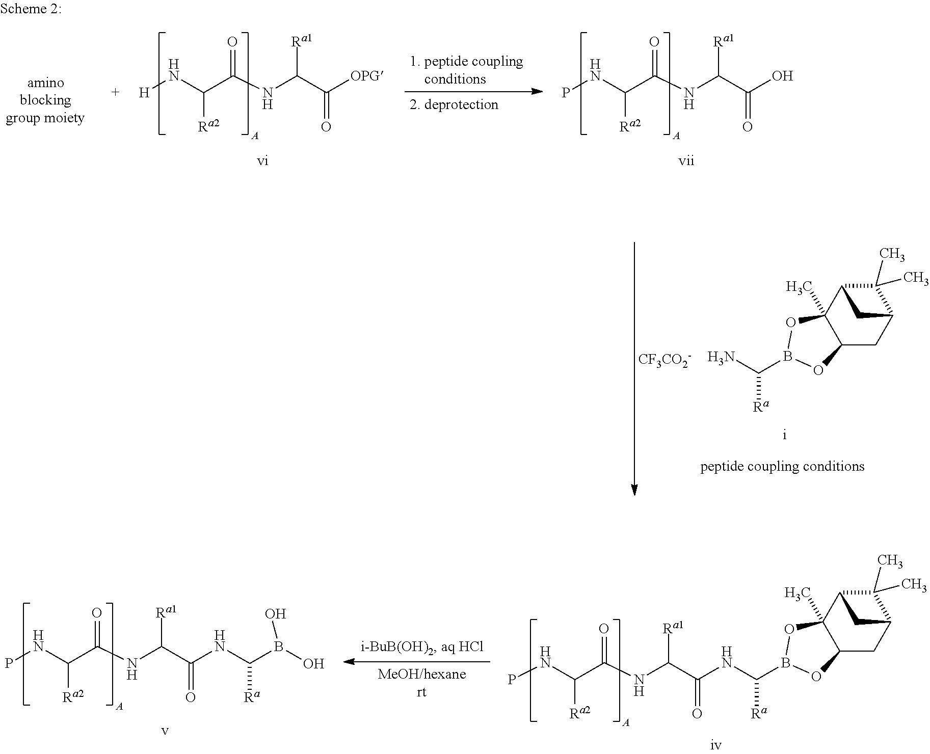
C12(C)C(CC3C(C)(C)C1C3)OB(C([Ra])NC(C(NC(C(NP)[Ra2])=O)[Ra1])=O)O2.PNC(C(NC(C(NC(B(O)O)[Ra])=O)[Ra1])=O)[Ra2].C12(C)C(CC3C(C)(C)C1C3)OB(C([Ra])N)O2.[CF3CO2-].[H]NC(C(NC(C([OPG])=O)[Ra1])=O)[Ra2].PNC(C(NC(C(O)=O)[Ra1])=O)[Ra2]
